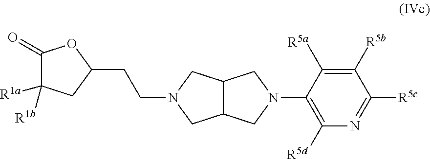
C1(=O)C([R1a])([R1b])CC(CCN2CC3C(C2)CN(C2=C([R5d])N=C([R5c])C([R5b])=C2[R5a])C3)O1
